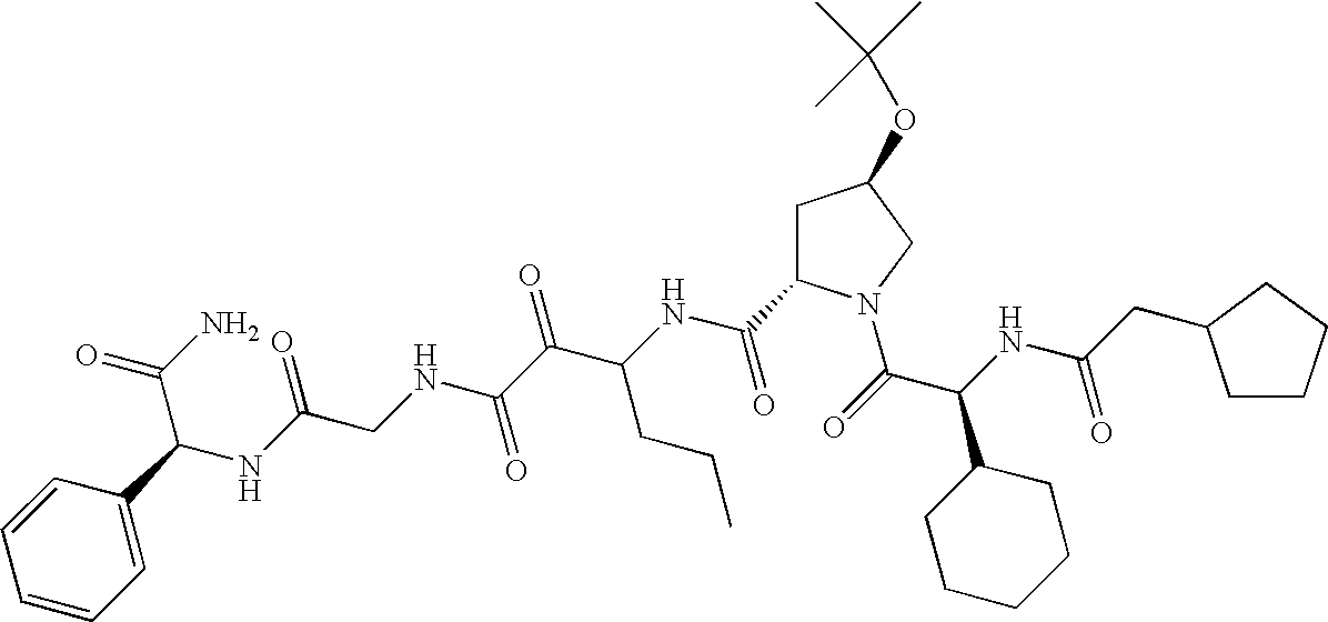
C(NC(C(=O)N1CC(OC(C)(C)C)CC1C(NC(C(C(NCC(NC(C(N)=O)C1=CC=CC=C1)=O)=O)=O)CCC)=O)C1CCCCC1)(=O)CC1CCCC1
